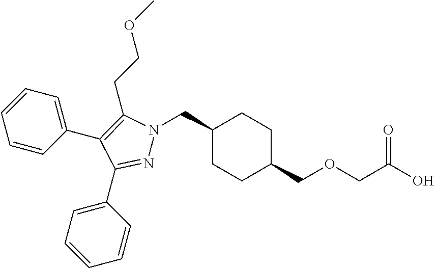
C1(CN2N=C(C3=CC=CC=C3)C(C3=CC=CC=C3)=C2CCOC)CCC(COCC(O)=O)CC1
